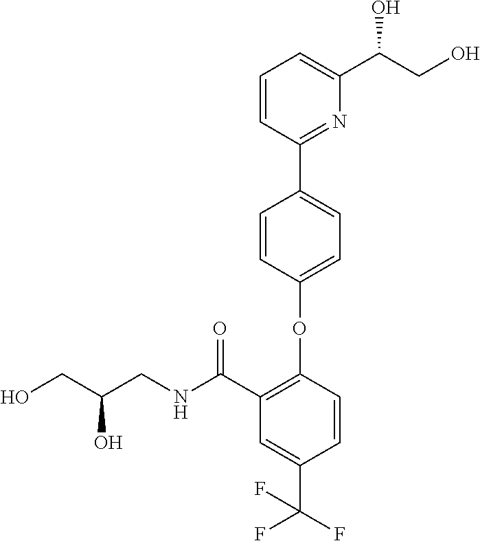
C1=C(OC2=C(C(NCC(CO)O)=O)C=C(C(F)(F)F)C=C2)C=CC(C2=NC(C(CO)O)=CC=C2)=C1
